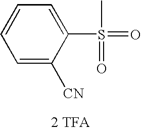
C1=CC=C(S(=O)(C)=O)C([CN])=C1.[2 TFA]
